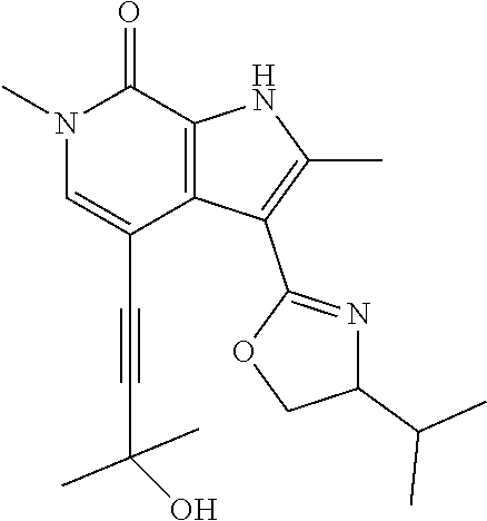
N1(C)C=C(C#CC(O)(C)C)C2=C(C1=O)NC(C)=C2C1=NC(C(C)C)CO1
